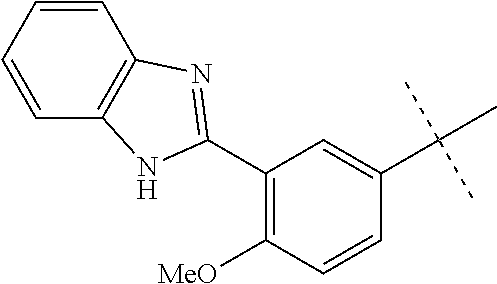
C1(C2=NC3=C(C=CC=C3)N2)=C([MeO])C=CC(C(C)(C)C)=C1
